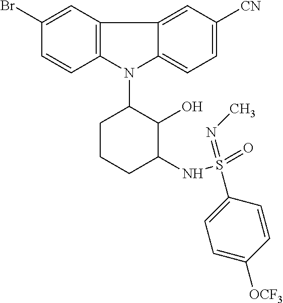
N1(C2CCCC(NS(=O)(=NC)C3=CC=C([OCF3])C=C3)C2O)C2=C(C3=CC([CN])=CC=C13)C=C(Br)C=C2
